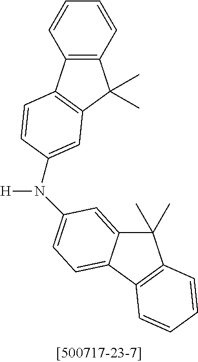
C1(C)(C)C2=CC(N([H])C3=CC4=C(C5=C(C4(C)C)C=CC=C5)C=C3)=CC=C2C2=C1C=CC=C2
